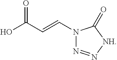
N1(C=CC(O)=O)N=N[NH]C1=O
